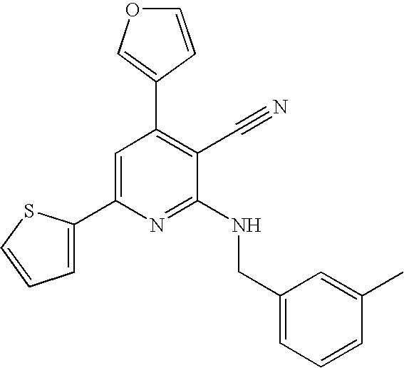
C1(C2=CC=CS2)=CC(C2=COC=C2)=C(C#N)C(NCC2=CC=CC(C)=C2)=N1
